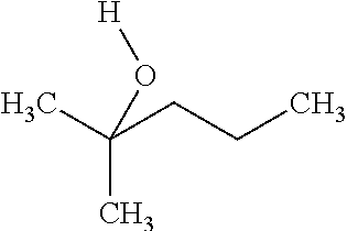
C(CCC)(C)(C)O[H]
